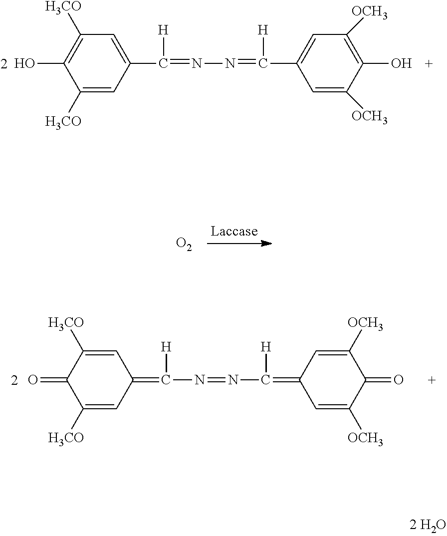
C1(C(=NN=C(C2=CC([OCH3])=C(O)C([OCH3])=C2)[H])[H])=CC([H3CO])=C(O)C([H3CO])=C1.[O2].C1(=C(N=NC(=C2C=C([OCH3])C(=O)C([OCH3])=C2)[H])[H])C=C([H3CO])C(=O)C([H3CO])=C1
